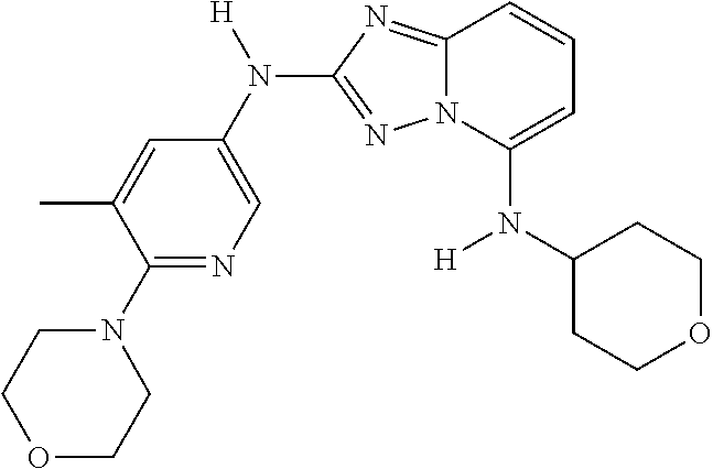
C1(N2CCOCC2)=NC=C(N([H])C2=NN3C(=N2)C=CC=C3N(C2CCOCC2)[H])C=C1C
